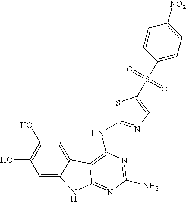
N(C1=NC=C(S(C2=CC=C([NO2])C=C2)(=O)=O)S1)C1=C2C3=CC(O)=C(O)C=C3NC2=NC(N)=N1
